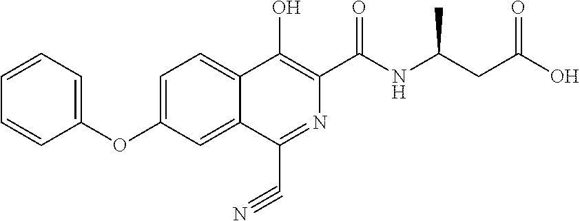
C1=C(OC2=CC=CC=C2)C=C2C(=C1)C(O)=C(C(NC(CC(O)=O)C)=O)N=C2C#N
